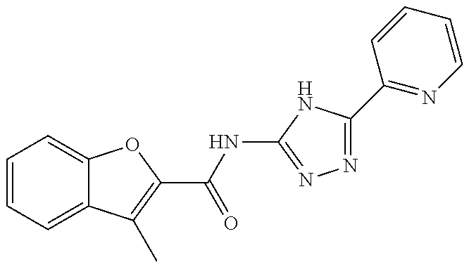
C1=CC=C2C(=C1)OC(C(NC1=NN=C(C3=NC=CC=C3)N1)=O)=C2C
